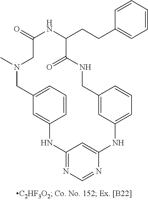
C12=NC=NC(=C1)NC1=CC=CC(=C1)CNC(=O)C(CCC1=CC=CC=C1)NC(=O)CN(C)CC1=CC=CC(=C1)N2
